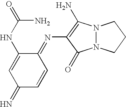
N12N(C(N)=C(N=C3C(NC(=O)N)=CC(=N)C=C3)C1=O)CCC2
